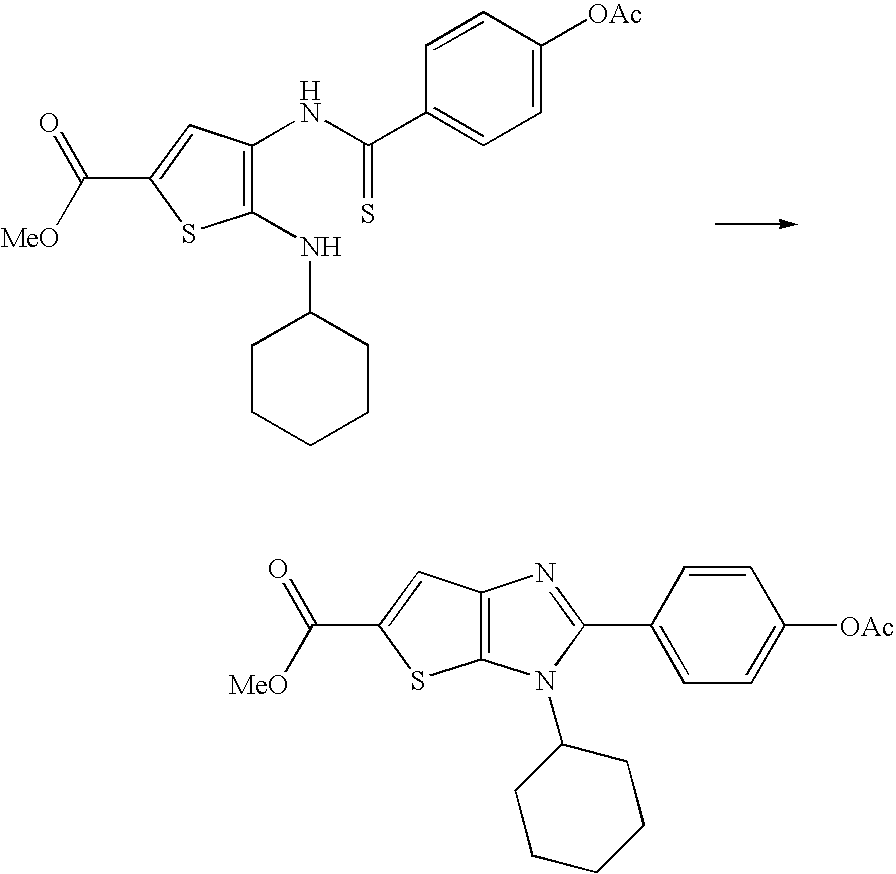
C1(NC2CCCCC2)=C(NC(C2=CC=C([OAc])C=C2)=S)C=C(C(=O)[MeO])S1.C12=C(C=C(C(=O)[MeO])S1)N=C(C1=CC=C([OAc])C=C1)N2C1CCCCC1
